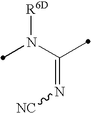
N(C(=N[NC])C)([R6D])C
